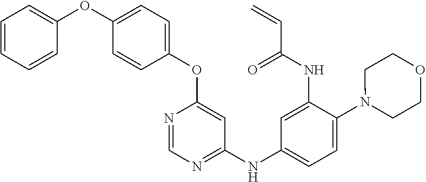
C1(OC2=CC=CC=C2)=CC=C(OC2=CC(NC3=CC=C(N4CCOCC4)C(NC(=O)C=C)=C3)=NC=N2)C=C1
